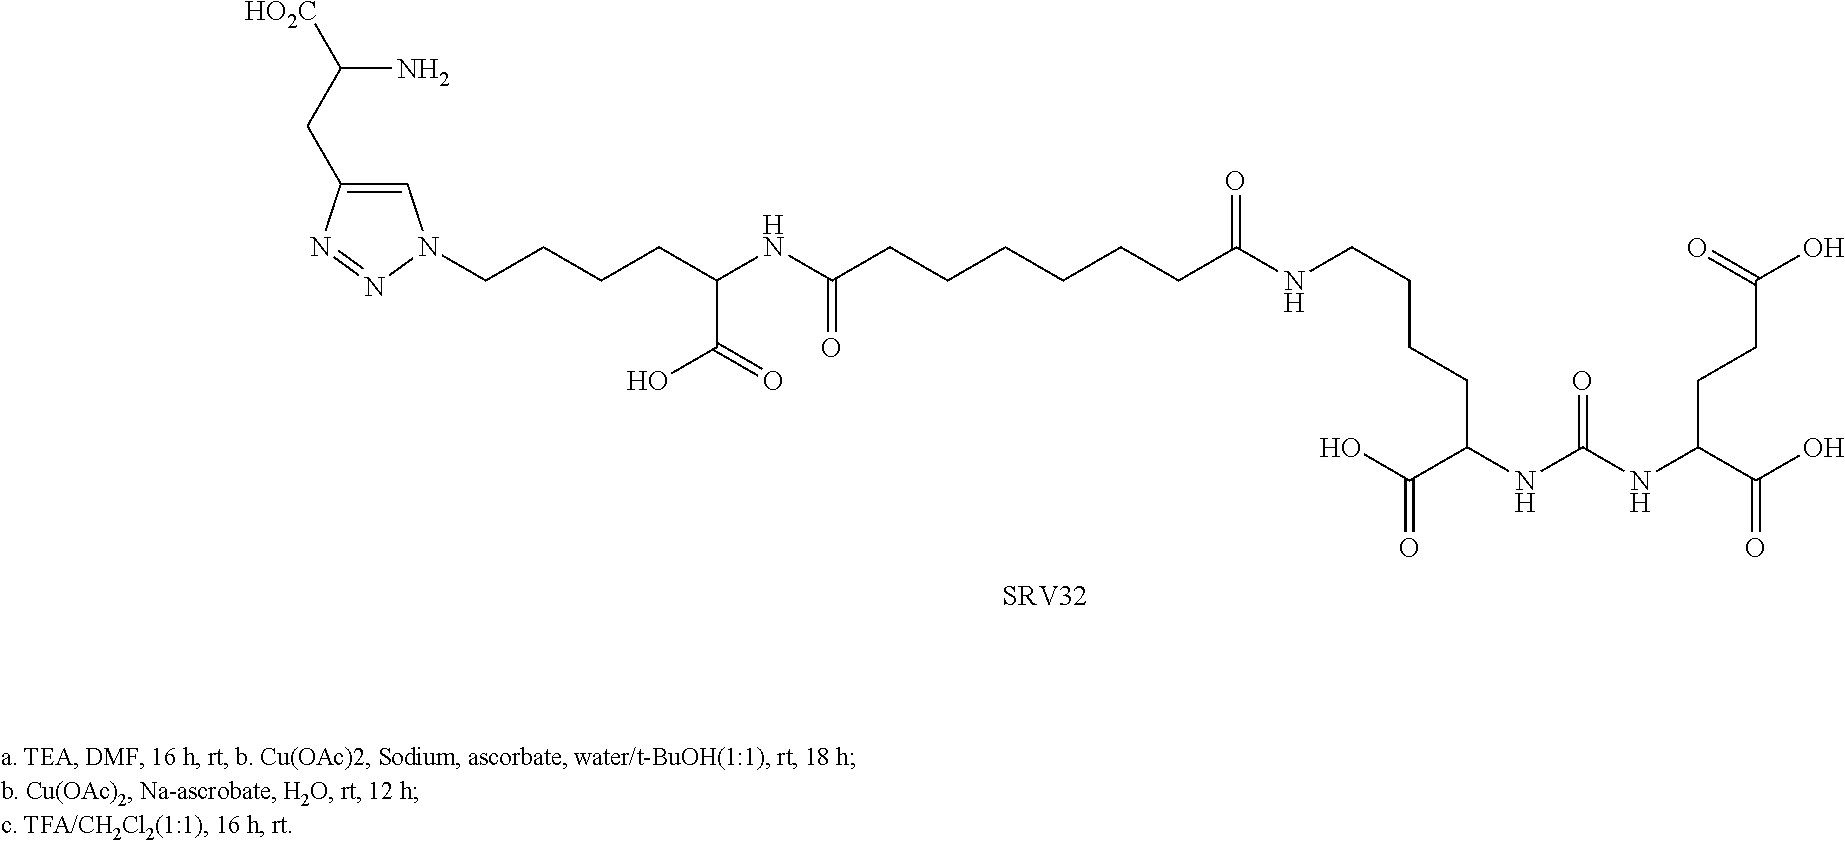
[SRV32].C(NC(CCCCCCC(NCCCCC(C(O)=O)NC(NC(C(O)=O)CCC(=O)O)=O)=O)=O)(CCCCN1C=C(CC([HO2C])N)N=N1)C(O)=O
